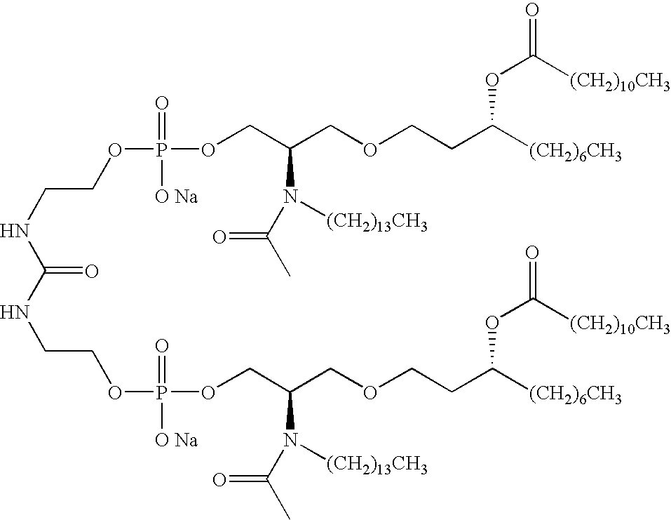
C(=O)(NCCOP(OCC(COCCC([(CH2)6CH3])OC(=O)[(CH2)10CH3])N(C(C)=O)[(CH2)13CH3])(=O)[O Na])NCCOP(OCC(COCCC([(CH2)6CH3])OC(=O)[(CH2)10CH3])N(C(C)=O)[(CH2)13CH3])(=O)[O Na]
